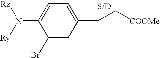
C1=C(CC[COOMe])C=C(Br)C(N([Ry])[Rz])=C1
